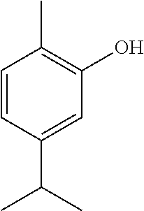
C1=CC(C(C)C)=CC(O)=C1C
